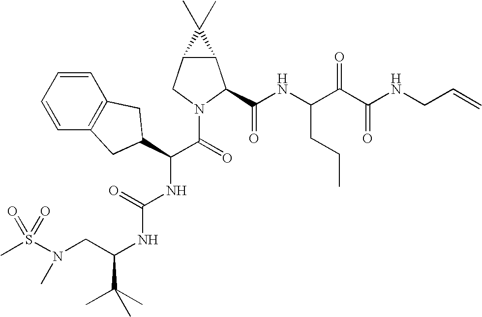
S(N(CC(NC(NC(C(=O)N1C(C(NC(C(C(NCC=C)=O)=O)CCC)=O)C2C(C1)C2(C)C)C1CC2=C(C=CC=C2)C1)=O)C(C)(C)C)C)(=O)(=O)C
